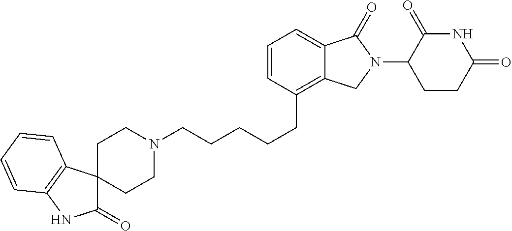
C(CCCC1=C2C(=CC=C1)C(=O)N(C1C(=O)NC(=O)CC1)C2)CN1CCC2(CC1)C(=O)NC1=C2C=CC=C1
